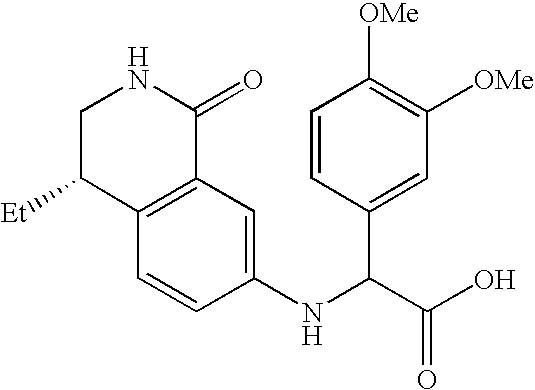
C1C([Et])C2=C(C(=O)N1)C=C(NC(C(O)=O)C1=CC([OMe])=C([OMe])C=C1)C=C2
